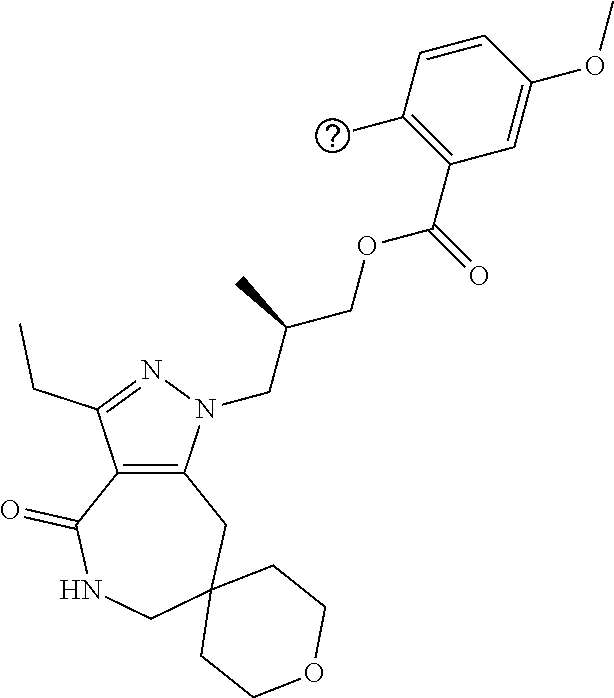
C12=C(N(CC(COC(C3=C(C)C=CC(OC)=C3)=O)C)N=C1CC)CC1(CNC2=O)CCOCC1
